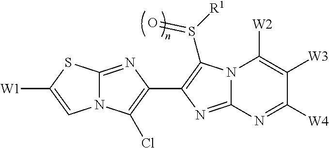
N12C(=NC(C3=C(S([R1])=O)N4C(=N3)N=C([W4])C([W3])=C4[W2])=C1Cl)SC([W1])=C2
